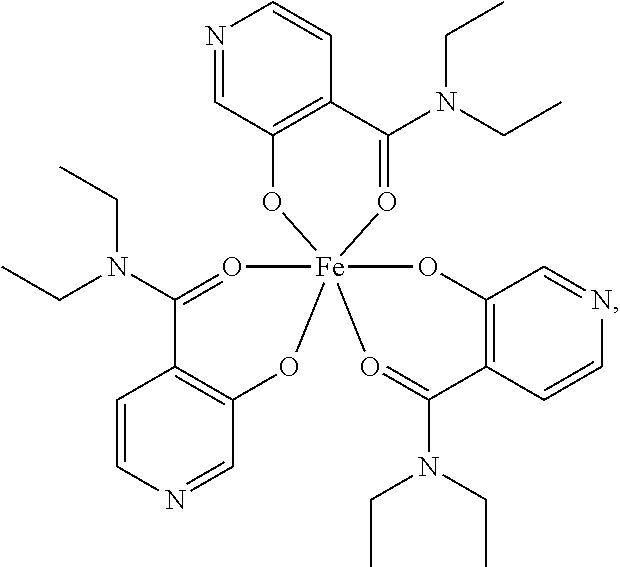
C12=C(C(N(CC)CC)=O[Fe]34(O1)(OC1=C(C=CN=C1)C(N(CC)CC)=O3)OC1=C(C=CN=C1)C(N(CC)CC)=O4)C=CN=C2
